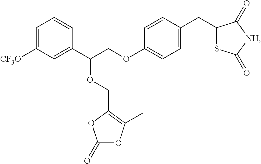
C1=C([CF3O])C=C(C(COC2=CC=C(CC3SC(=O)[NH]C3=O)C=C2)OCC2=C(C)OC(=O)O2)C=C1
